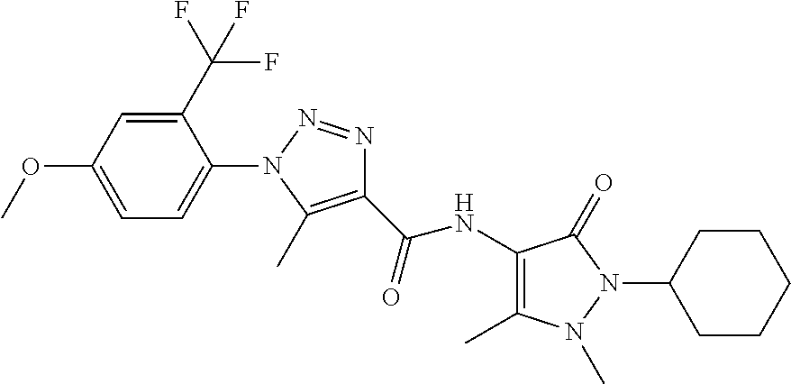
C1(NC(C2=C(C)N(C3=CC=C(OC)C=C3C(F)(F)F)N=N2)=O)=C(C)N(C)N(C2CCCCC2)C1=O
